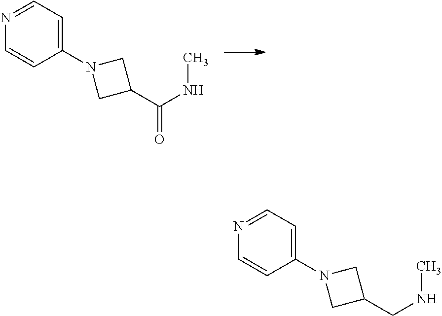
N1=CC=C(N2CC(C(NC)=O)C2)C=C1.N1=CC=C(N2CC(CNC)C2)C=C1
